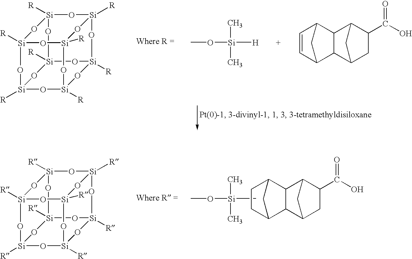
O1[Si]2([R])O[Si]3([R])O[Si]4([R])O[Si]5([R])O[Si]([R])(O3)O[Si]1([R])O[Si]([R])(O[Si]([R])(O4)O2)O5.CO[Si](C)(C)C.C12CCC(C1)C1C2C2CC(C(O)=O)C1C2.O1[Si]2([R])O[Si]3([R])O[Si]4([R])O[Si]5([R])O[Si]([R])(O3)O[Si]1([R])O[Si]([R])(O[Si]([R])(O4)O2)O5.CO[Si]([H])(C)C.C12C=CC(C1)C1C2C2CC(C(O)=O)C1C2
